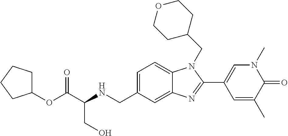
C1=C(CNC(C(OC2CCCC2)=O)CO)C=C2C(=C1)N(CC1CCOCC1)C(C1=CN(C)C(=O)C(C)=C1)=N2
